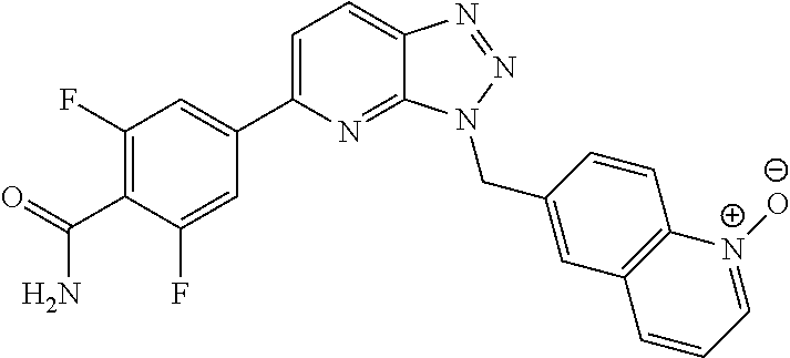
C1(C2=CC=C3C(=N2)N(CC2=CC4=C(C=C2)[N+]([O-])=CC=C4)N=N3)=CC(F)=C(C(=O)N)C(F)=C1
